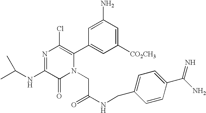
C(C)(NC1=NC(Cl)=C(C2=CC([CO2CH3])=CC(N)=C2)N(CC(=O)NCC2=CC=C(C(N)=N)C=C2)C1=O)C
